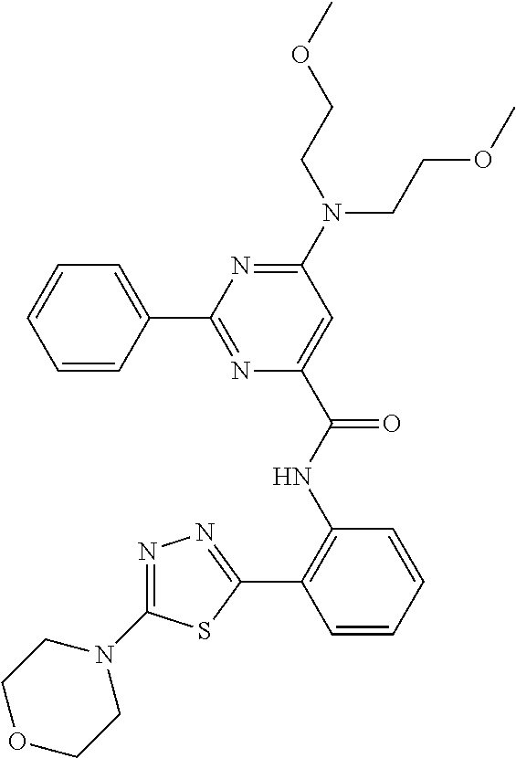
C1=CC=CC(C2=NC(C(NC3=C(C4=NN=C(N5CCOCC5)S4)C=CC=C3)=O)=CC(N(CCOC)CCOC)=N2)=C1
